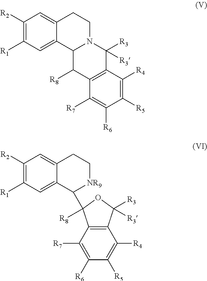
C1([R2])=C([R1])C=C2C(=C1)CCN1C2C([R8])C2=C(C1([R3])[R3])C([R4])=C([R5])C([R6])=C2[R7].C1([R2])=C([R1])C=C2C(=C1)CC[NR9]C2C1([R8])OC([R3])([R3])C2=C1C([R7])=C([R6])C([R5])=C2[R4]
